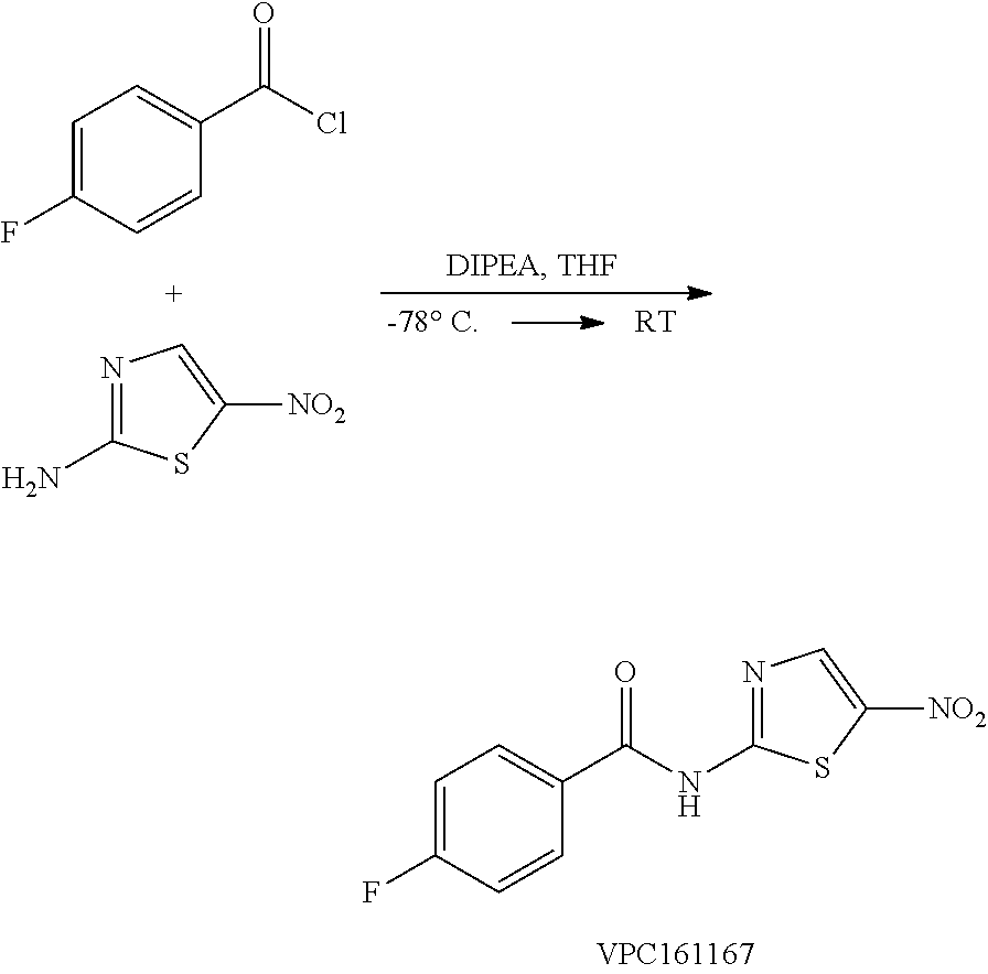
C1=C(F)C=CC(C(NC2=NC=C([NO2])S2)=O)=C1.C1=C(F)C=CC(C(Cl)=O)=C1.N1=C(N)SC([NO2])=C1.[RT]
